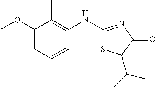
C1(NC2=NC(=O)C(C(C)C)S2)=C(C)C(OC)=CC=C1
